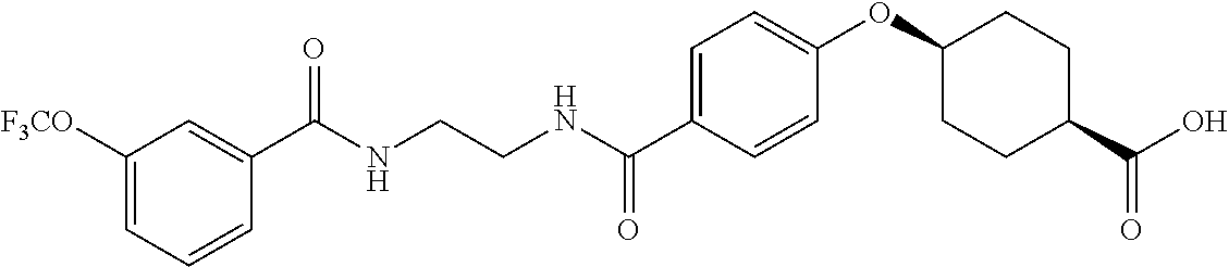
C(NCCNC(C1=CC=C(OC2CCC(C(O)=O)CC2)C=C1)=O)(=O)C1=CC([F3CO])=CC=C1
